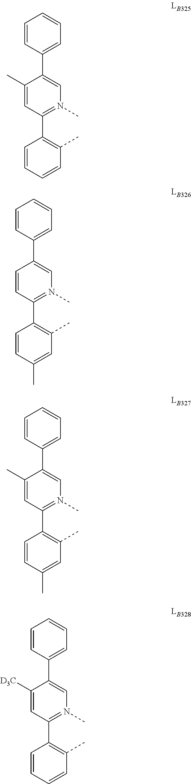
C1=CC=CC(C)=C1C1=N(C)C=C(C2=CC=CC=C2)C(C)=C1.C1=CC(C)=CC(C)=C1C1=N(C)C=C(C2=CC=CC=C2)C=C1.C1=CC(C)=CC(C)=C1C1=N(C)C=C(C2=CC=CC=C2)C(C)=C1.C1=CC=CC(C)=C1C1=N(C)C=C(C2=CC=CC=C2)C([D3C])=C1
